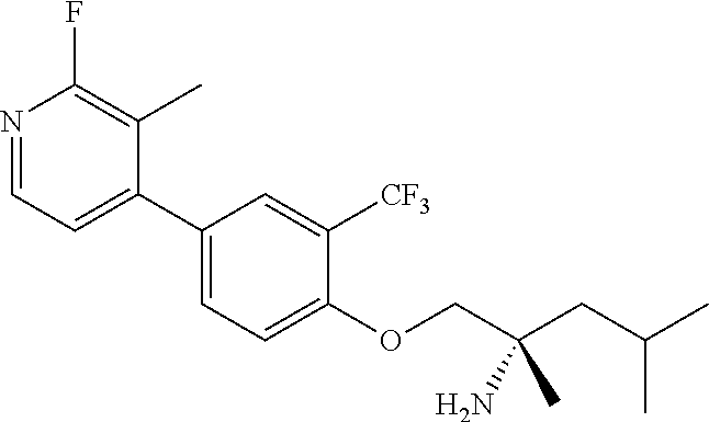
N1=CC=C(C2=CC=C(OCC(CC(C)C)(N)C)C([CF3])=C2)C(C)=C1F
